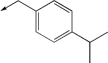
C1(C->C)=CC=C(C(C)C)C=C1
